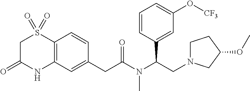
C12=C(C=C(CC(N(C(CN3CCC(OC)C3)C3=CC(O[CF3])=CC=C3)C)=O)C=C1)NC(=O)CS2(=O)=O
